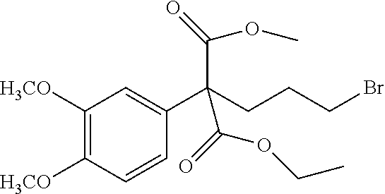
C1([H3CO])=C([H3CO])C=CC(C(CCCBr)(C(OC)=O)C(OCC)=O)=C1
